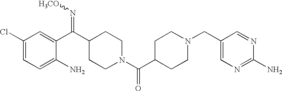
C1(Cl)=CC=C(N)C(C(C2CCN(C(C3CCN(CC4=CN=C(N)N=C4)CC3)=O)CC2)=N[H3CO])=C1
